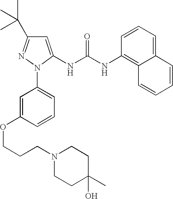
C1=C(NC(NC2=C3C(=CC=C2)C=CC=C3)=O)N(C2=CC=CC(OCCCN3CCC(C)(O)CC3)=C2)N=C1C(C)(C)C
